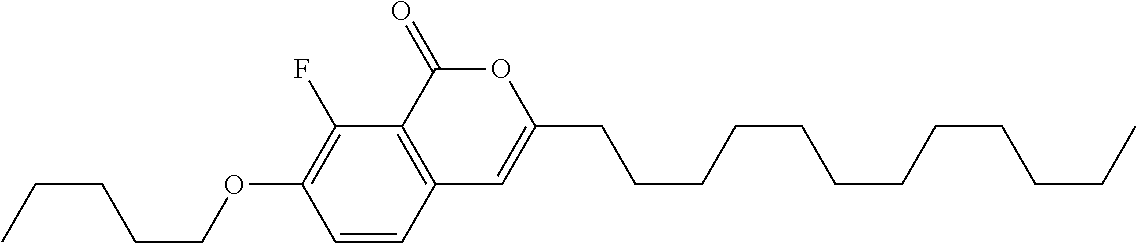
C1=CC2=C(C(F)=C1OCCCCC)C(=O)OC(CCCCCCCCCCCC)=C2
